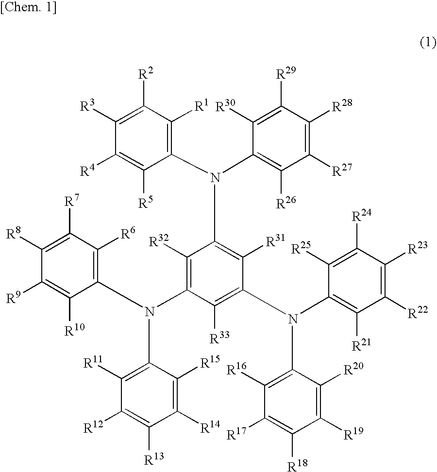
C1([R4])=C([R5])C(N(C2=C([R26])C([R27])=C([R28])C([R29])=C2[R30])C2=C([R31])C(N(C3=C([R21])C([R22])=C([R23])C([R24])=C3[R25])C3=C([R16])C([R17])=C([R18])C([R19])=C3[R20])=C([R33])C(N(C3=C([R6])C([R7])=C([R8])C([R9])=C3[R10])C3=C([R11])C([R12])=C([R13])C([R14])=C3[R15])=C2[R32])=C([R1])C([R2])=C1[R3]
